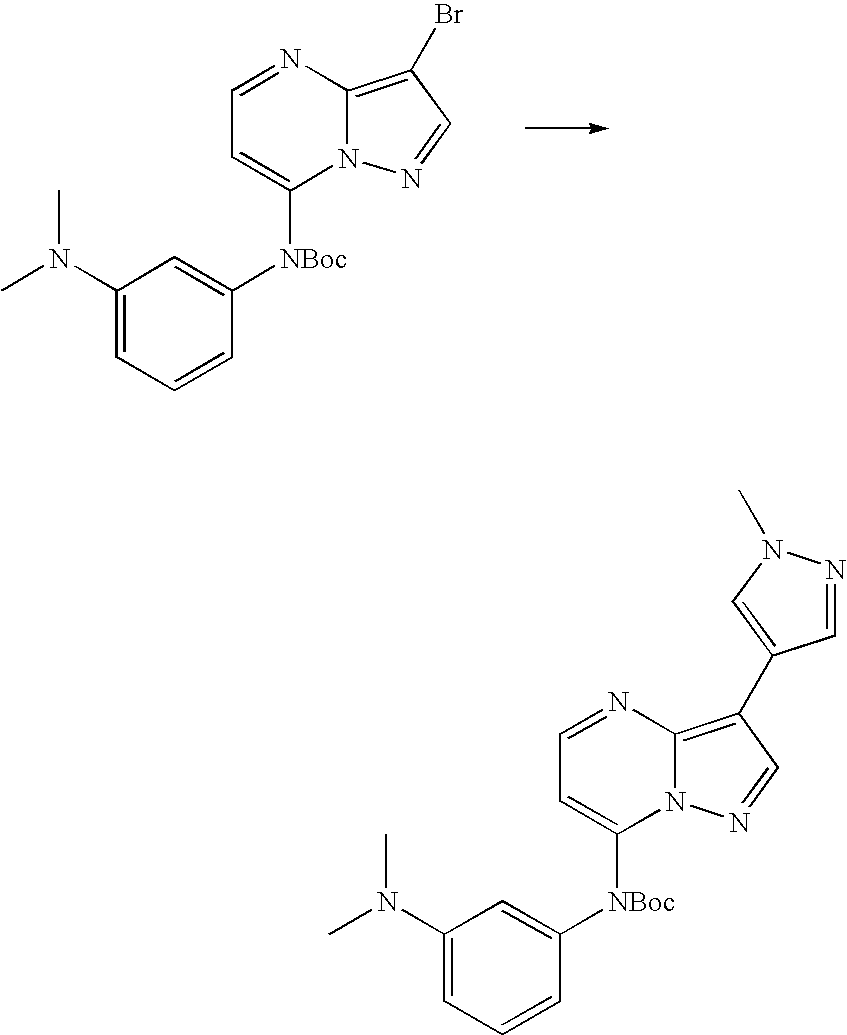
C1(N(C)C)=CC=CC([NBoc]C2=CC=NC3=C(Br)C=NN23)=C1.C1(N(C)C)=CC=CC([NBoc]C2=CC=NC3=C(C4=CN(C)N=C4)C=NN23)=C1
